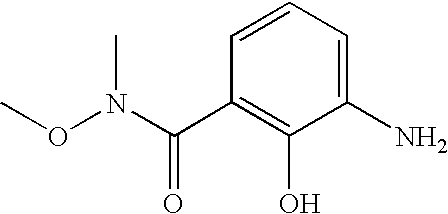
C1=CC=C(N)C(O)=C1C(N(OC)C)=O
